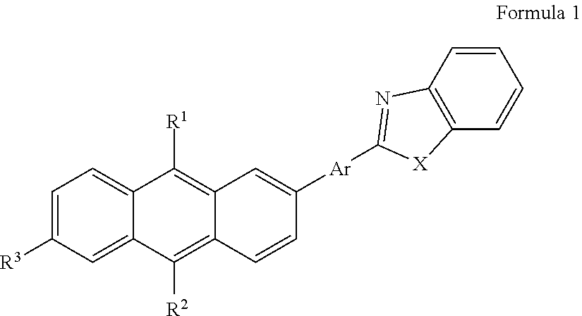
C1=C([R3])C=C2C(=C1)C([R1])=C1C(=C2[R2])C=CC([Ar]C2=NC3=C(C=CC=C3)[X]2)=C1
